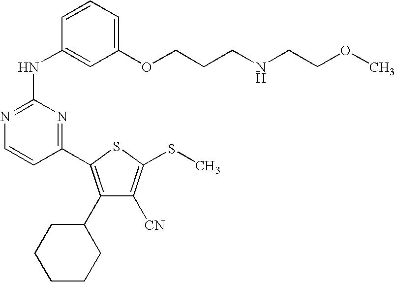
C1(NC2=CC(OCCCNCCOC)=CC=C2)=NC=CC(C2=C(C3CCCCC3)C([CN])=C(SC)S2)=N1
